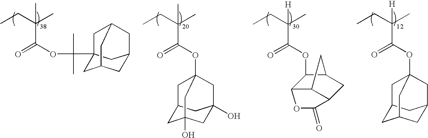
CCC(C)(C)C(OC(C12CC3CC(C1)CC(C3)C2)(C)C)=O.CCC(C)(C)C(OC12CC3CC(O)(CC(O)(C3)C1)C2)=O.CCC(C)([H])C(OC1C2C3C(CC1C3)C(=O)O2)=O.CCC(C)([H])C(OC12CC3CC(CC(C3)C1)C2)=O
